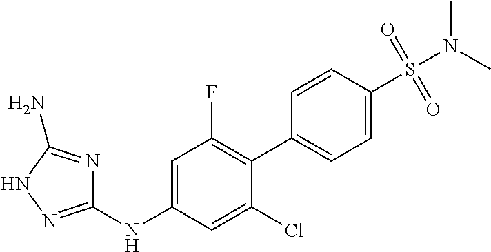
C1=C(NC2=NNC(N)=N2)C=C(Cl)C(C2=CC=C(S(N(C)C)(=O)=O)C=C2)=C1F
